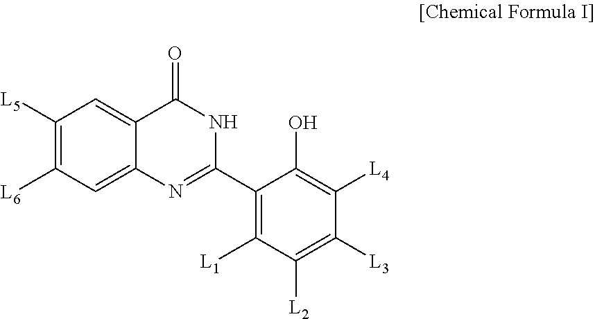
C1([L5])=C([L6])C=C2C(=C1)C(=O)NC(C1=C([L1])C([L2])=C([L3])C([L4])=C1O)=N2
